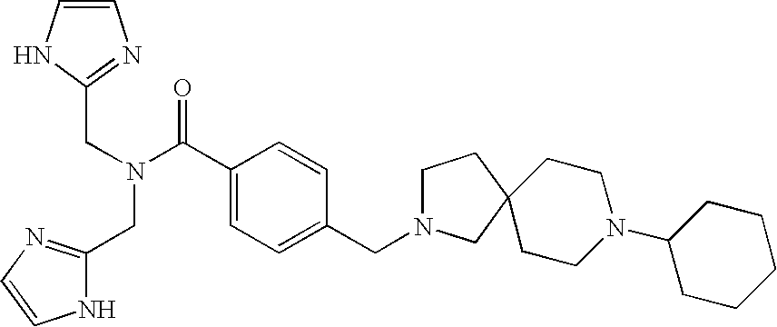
C(C1=NC=CN1)N(CC1=NC=CN1)C(C1=CC=C(CN2CCC3(C2)CCN(C2CCCCC2)CC3)C=C1)=O
